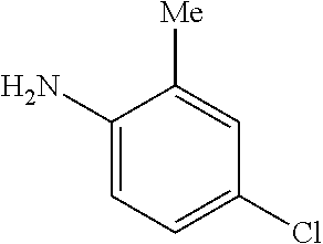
C1(N)=CC=C(Cl)C=C1[Me]
